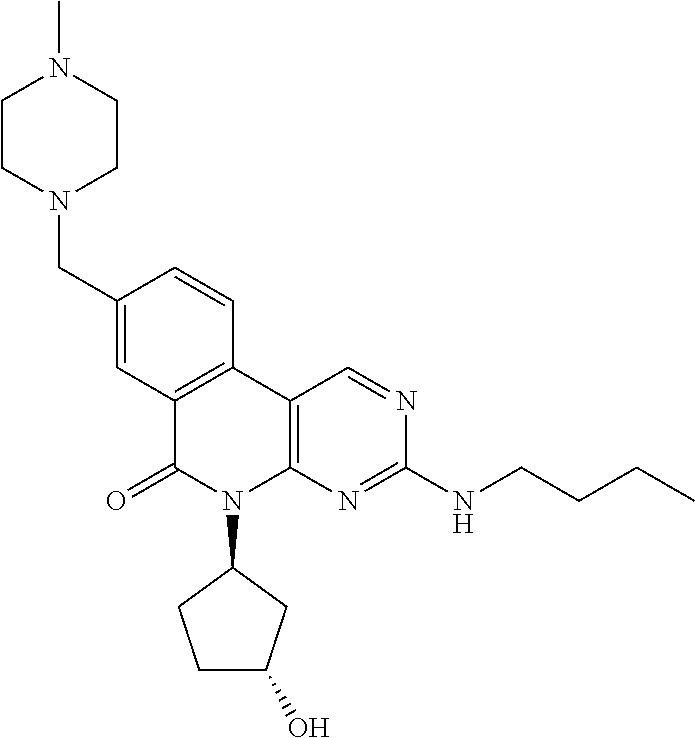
C12=C(C3=C(N(C4CCC(O)C4)C1=O)N=C(NCCCC)N=C3)C=CC(CN1CCN(C)CC1)=C2
